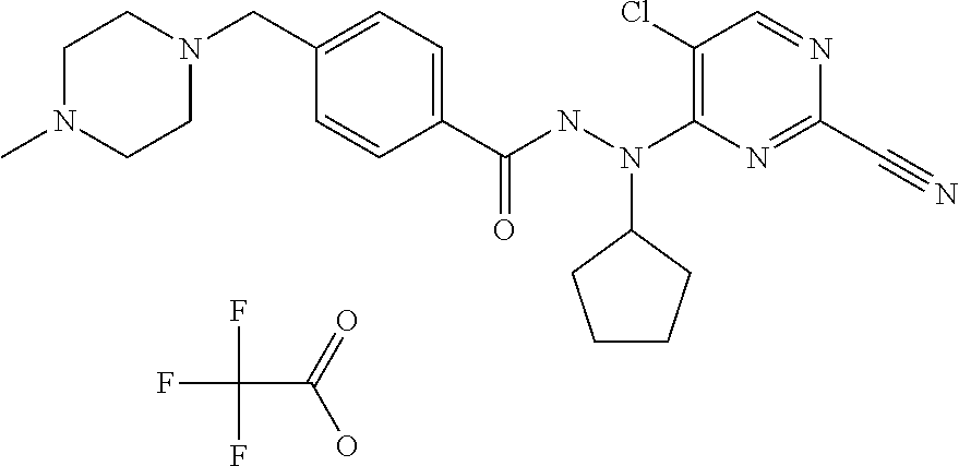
C1=CC(C(NN(C2=C(Cl)C=NC(C#N)=N2)C2CCCC2)=O)=CC=C1CN1CCN(C)CC1.FC(F)(F)C(=O)O
